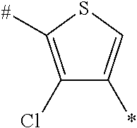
C1(Cl)=C([#])SC=C1*
